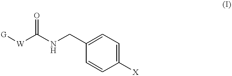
[W](C(NCC1=CC=C([X])C=C1)=O)[G]
